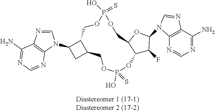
C1=NC2=C(N1C1CC3C1COP(=S)(O)OCC1C(OP(O)(=S)OC3)C(F)C(N3C4=C(C(N)=NC=N4)N=C3)O1)N=CN=C2N
